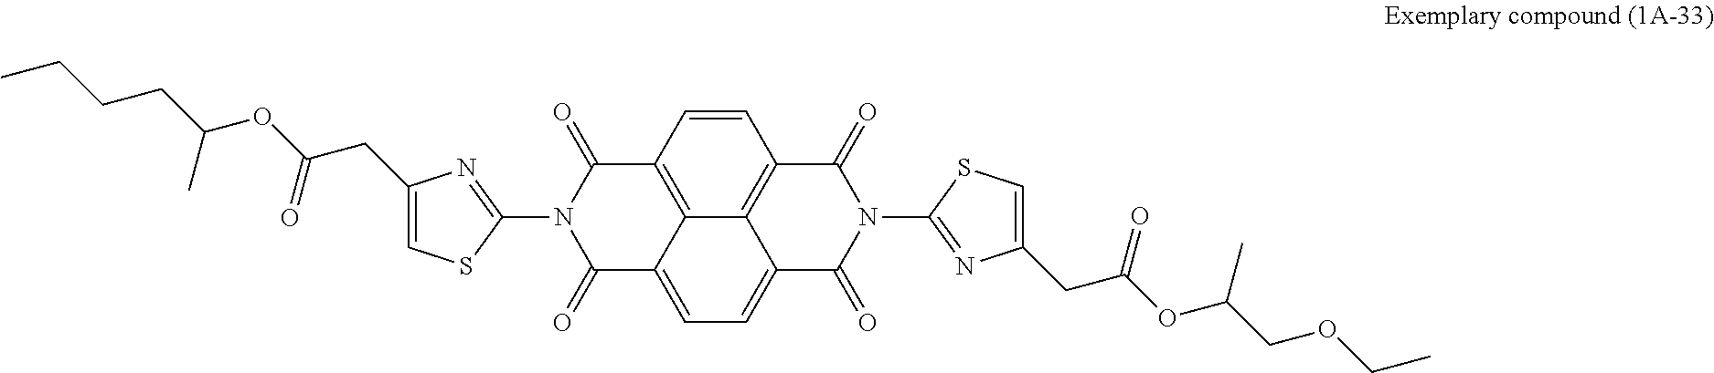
C1=CC2=C3C4=C1C(=O)N(C1=NC(CC(OC(COCC)C)=O)=CS1)C(=O)C4=CC=C3C(=O)N(C1=NC(CC(OC(CCCC)C)=O)=CS1)C2=O
